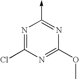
N1=C(Cl)N=C(OC)N=C1->C
